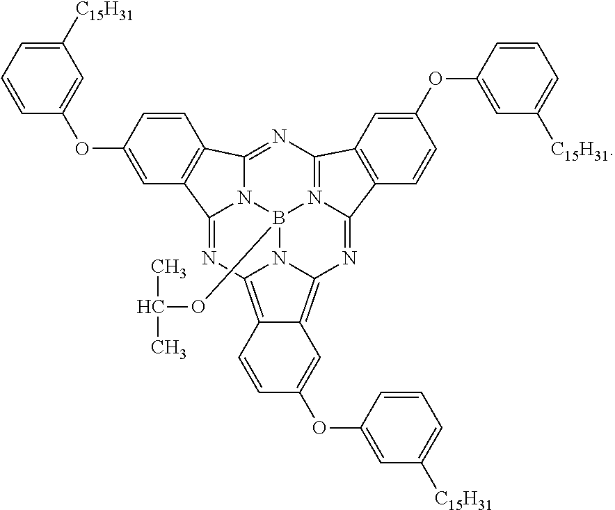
N12B3(OC(C)C)N4=C5N=C1C1=C(C2=NC2=C6C(=C(N=C4C4=C5C=C(OC5=CC([C15H31])=CC=C5)C=C4)N32)C=C(OC2=CC([C15H31])=CC=C2)C=C6)C=C(OC2=CC([C15H31])=CC=C2)C=C1
